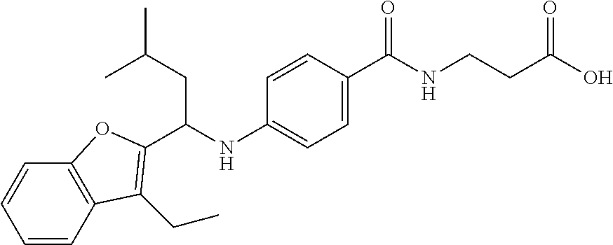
C1=CC2=C(C=C1)OC(C(NC1=CC=C(C(NCCC(O)=O)=O)C=C1)CC(C)C)=C2CC
